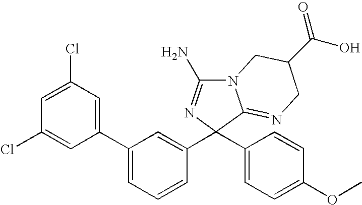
N12C(N)=NC(C3=CC(C4=CC(Cl)=CC(Cl)=C4)=CC=C3)(C3=CC=C(OC)C=C3)C1=NCC(C(O)=O)C2
